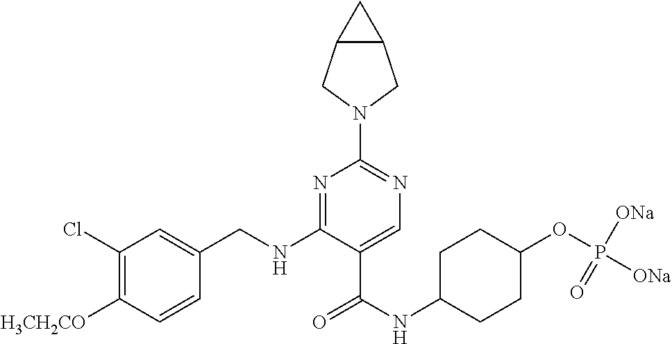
C1(Cl)=C([H3CH2CO])C=CC(CNC2=NC(N3CC4C(C3)C4)=NC=C2C(NC2CCC(OP([ONa])([ONa])=O)CC2)=O)=C1
